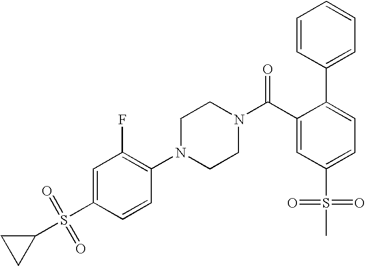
C1(S(C2CC2)(=O)=O)=CC(F)=C(N2CCN(C(C3=CC(S(=O)(=O)C)=CC=C3C3=CC=CC=C3)=O)CC2)C=C1
